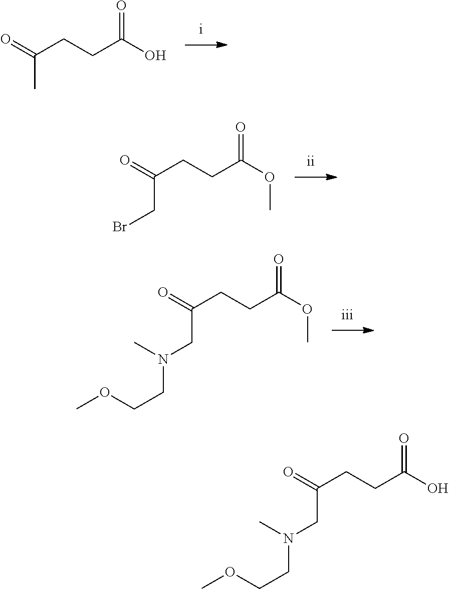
O=C(CCC(O)=O)C.O=C(CCC(OC)=O)CBr.O=C(CCC(OC)=O)CN(CCOC)C.O=C(CCC(O)=O)CN(CCOC)C
